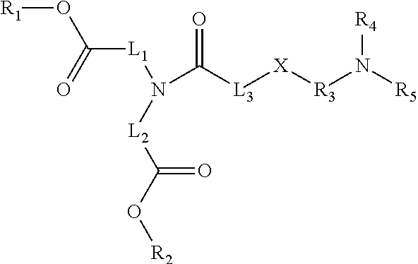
[R1]OC([L1]N(C([L3][X][R3]N([R5])[R4])=O)[L2]C(O[R2])=O)=O
